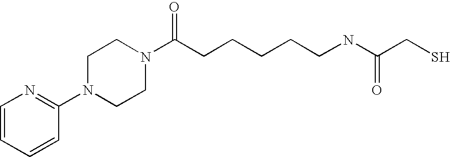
C1=CC=CC(N2CCN(C(CCCCCNC(CS)=O)=O)CC2)=N1
